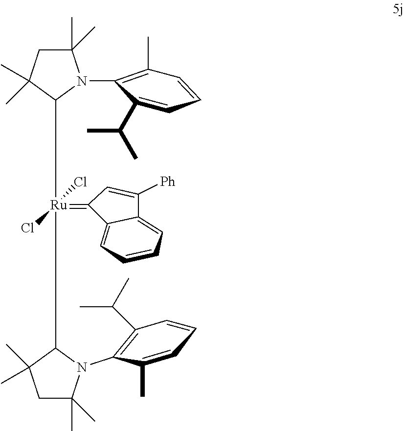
C1([Ru](=C2C3=CC=CC=C3C([Ph])=C2)(C2C(C)(C)CC(C)(C)N2C2=C(C(C)C)C=CC=C2C)(Cl)Cl)N(C2=C(C)C=CC=C2C(C)C)C(C)(C)CC1(C)C
